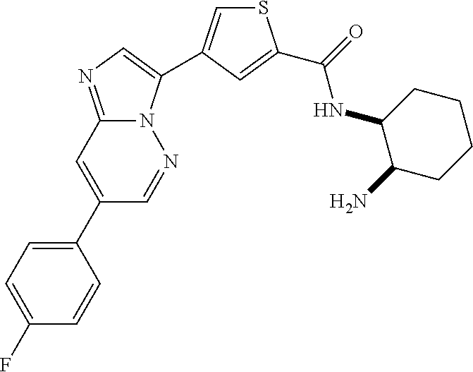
C1(C2=CC=C(F)C=C2)=CC2=NC=C(C3=CSC(C(=O)NC4C(N)CCCC4)=C3)N2N=C1
